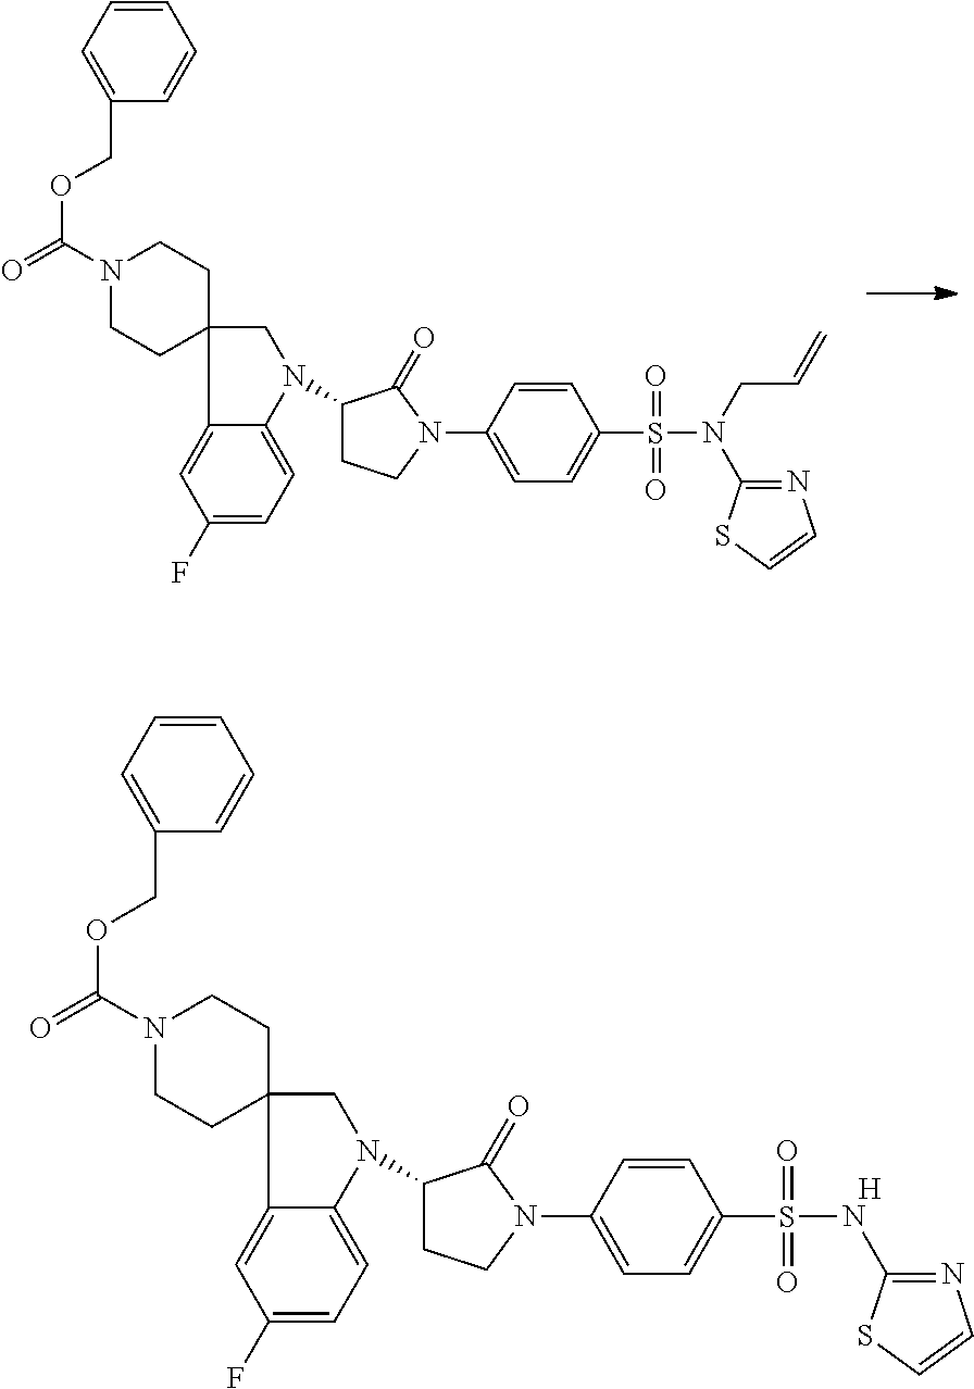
C1(N2C(=O)C(N3CC4(C5=CC(F)=CC=C53)CCN(C(=O)OCC3=CC=CC=C3)CC4)CC2)=CC=C(S(=O)(=O)N(CC=C)C2=NC=CS2)C=C1.C1(N2C(=O)C(N3CC4(C5=CC(F)=CC=C53)CCN(C(=O)OCC3=CC=CC=C3)CC4)CC2)=CC=C(S(=O)(=O)NC2=NC=CS2)C=C1.[H]
